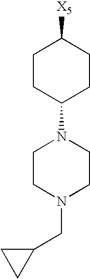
C1CC(N2CCN(CC3CC3)CC2)CCC1[X5]
